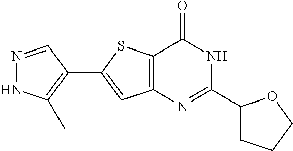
N1=CC(C2=CC3=C(S2)C(=O)NC(C2CCCO2)=N3)=C(C)N1
